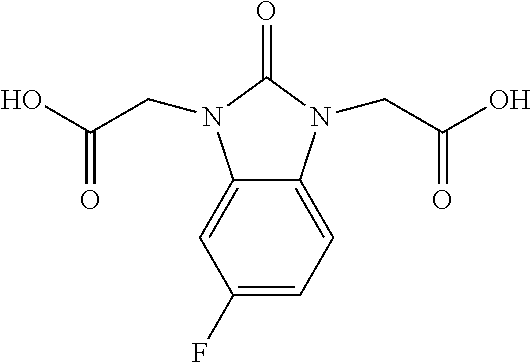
C1(F)=CC=C2C(=C1)N(CC(O)=O)C(=O)N2CC(O)=O
